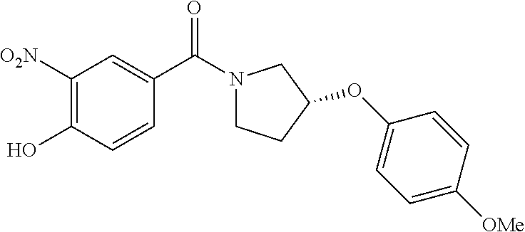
C1([O2N])=C(O)C=CC(C(N2CCC(OC3=CC=C([OMe])C=C3)C2)=O)=C1
